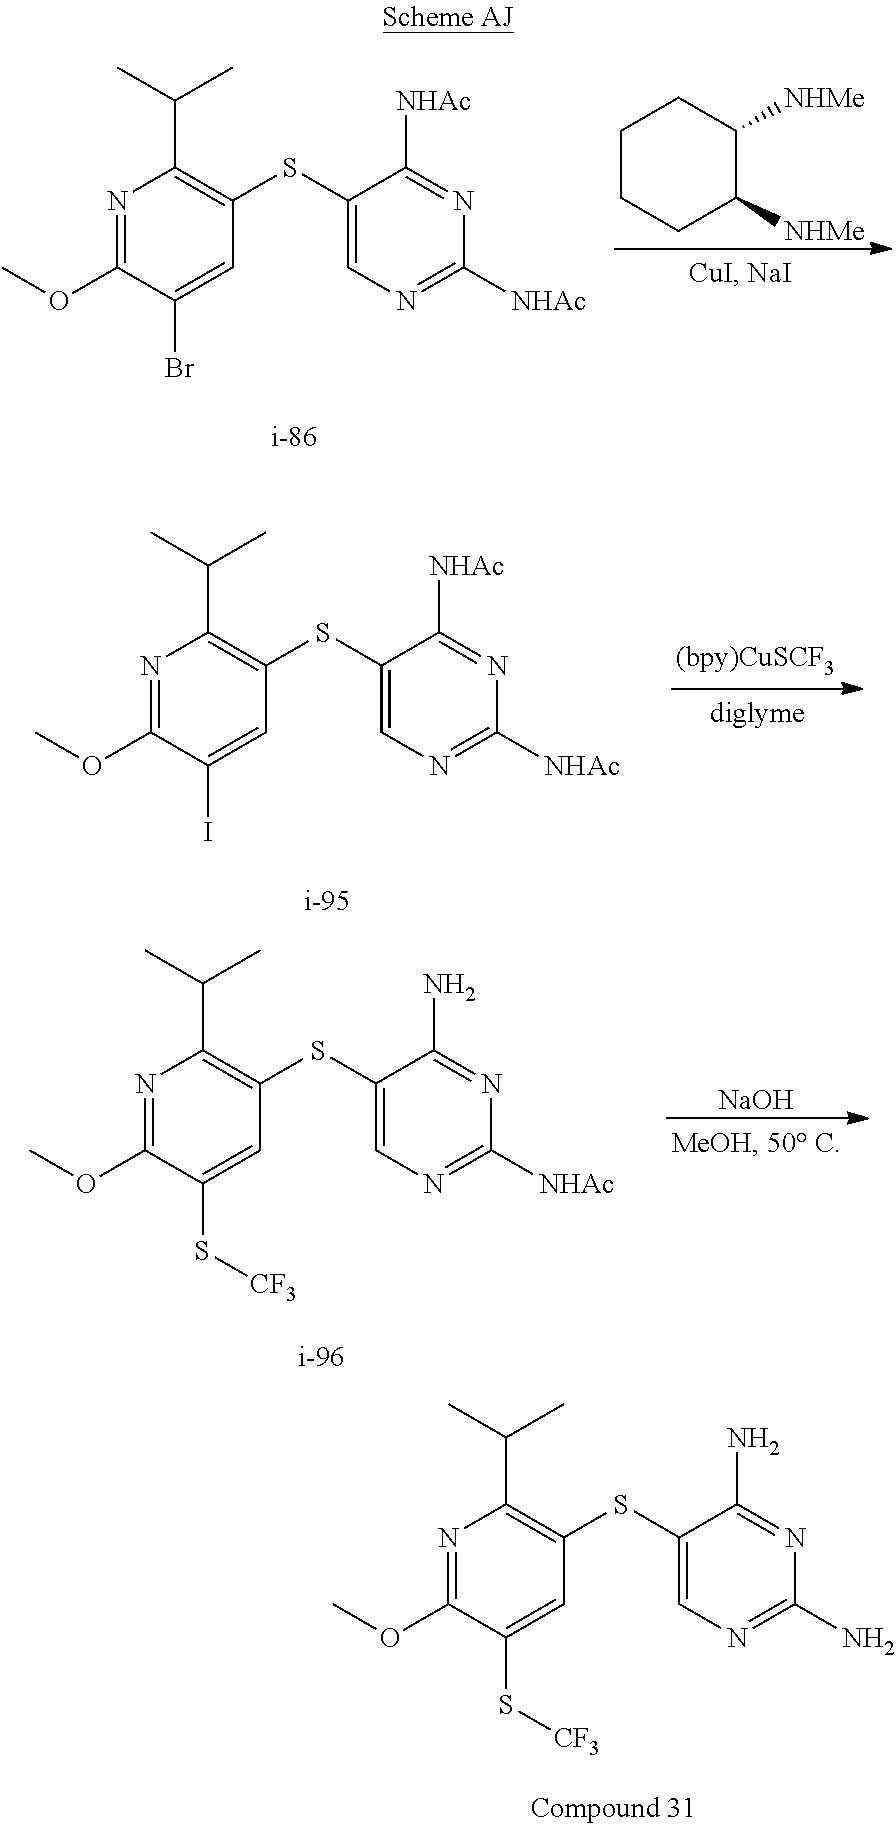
N1=C(OC)C(Br)=CC(SC2=CN=C([NHAc])N=C2[NHAc])=C1C(C)C.C1CCC([NHMe])C([NHMe])C1.N1=C(OC)C(I)=CC(SC2=CN=C([NHAc])N=C2[NHAc])=C1C(C)C.N1=C(OC)C(S[CF3])=CC(SC2=CN=C([NHAc])N=C2N)=C1C(C)C.[NaOH].N1=C(OC)C(S[CF3])=CC(SC2=CN=C(N)N=C2N)=C1C(C)C
